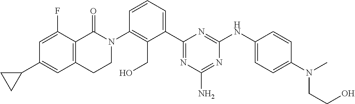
C12=C(C(=O)N(C3=C(CO)C(C4=NC(N)=NC(NC5=CC=C(N(C)CCO)C=C5)=N4)=CC=C3)CC1)C(F)=CC(C1CC1)=C2
